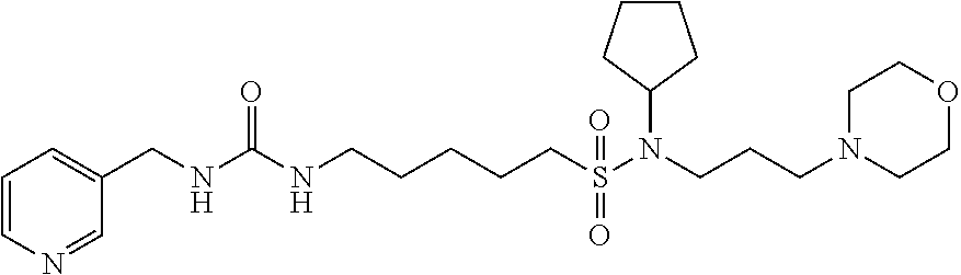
C(NC(NCCCCCS(=O)(=O)N(CCCN1CCOCC1)C1CCCC1)=O)C1=CC=CN=C1
